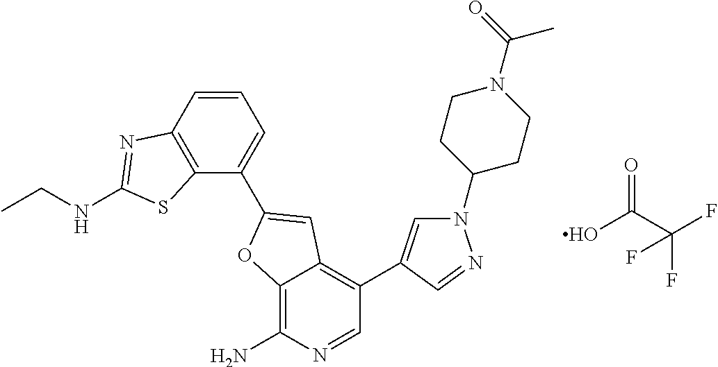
C12=C(N)N=CC(C3=CN(C4CCN(C(=O)C)CC4)N=C3)=C1C=C(C1=CC=CC3=C1SC(NCC)=N3)O2.OC(C(F)(F)F)=O
